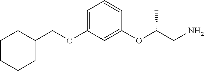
C1=C(OCC2CCCCC2)C=C(OC(CN)C)C=C1
